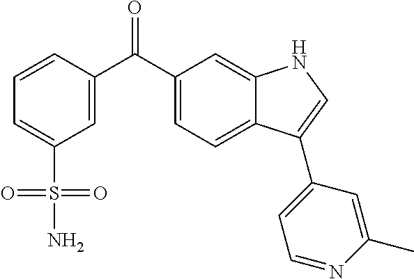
C1=C(C(C2=CC=C3C(=C2)NC=C3C2=CC=NC(C)=C2)=O)C=CC=C1S(N)(=O)=O
